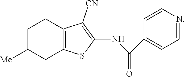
C1C([Me])CCC2=C1SC(NC(C1=CC=NC=C1)=O)=C2[CN]
